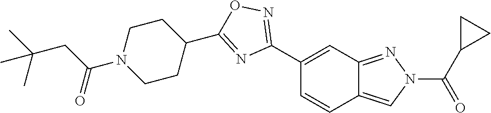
C1(C2=NOC(C3CCN(C(CC(C)(C)C)=O)CC3)=N2)=CC2=NN(C(C3CC3)=O)C=C2C=C1
